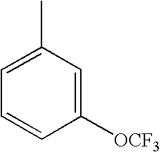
C1(C)=CC=CC([OCF3])=C1
